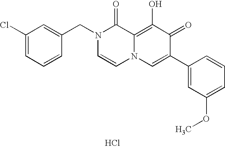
Cl.C1(Cl)=CC=CC(CN2C=CN3C(=C(O)C(=O)C(C4=CC(OC)=CC=C4)=C3)C2=O)=C1
